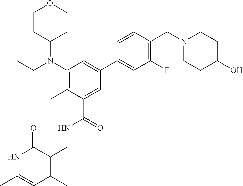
N1C(C)=CC(C)=C(CNC(C2=CC(C3=CC(F)=C(CN4CCC(O)CC4)C=C3)=CC(N(CC)C3CCOCC3)=C2C)=O)C1=O
